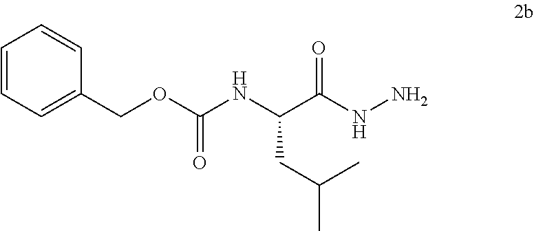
C(C(NN)=O)(NC(OCC1=CC=CC=C1)=O)CC(C)C
